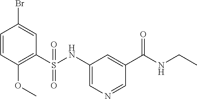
C1=CC(OC)=C(S(NC2=CN=CC(C(NCC)=O)=C2)(=O)=O)C=C1Br
